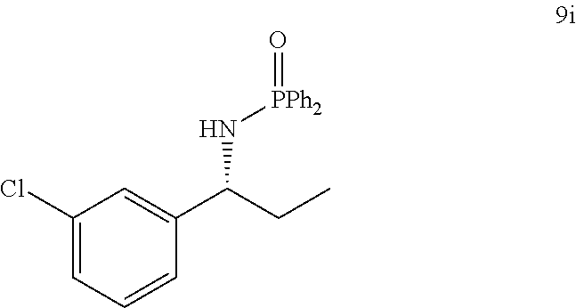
C1(Cl)=CC=CC(C(CC)N[PPh2]=O)=C1
